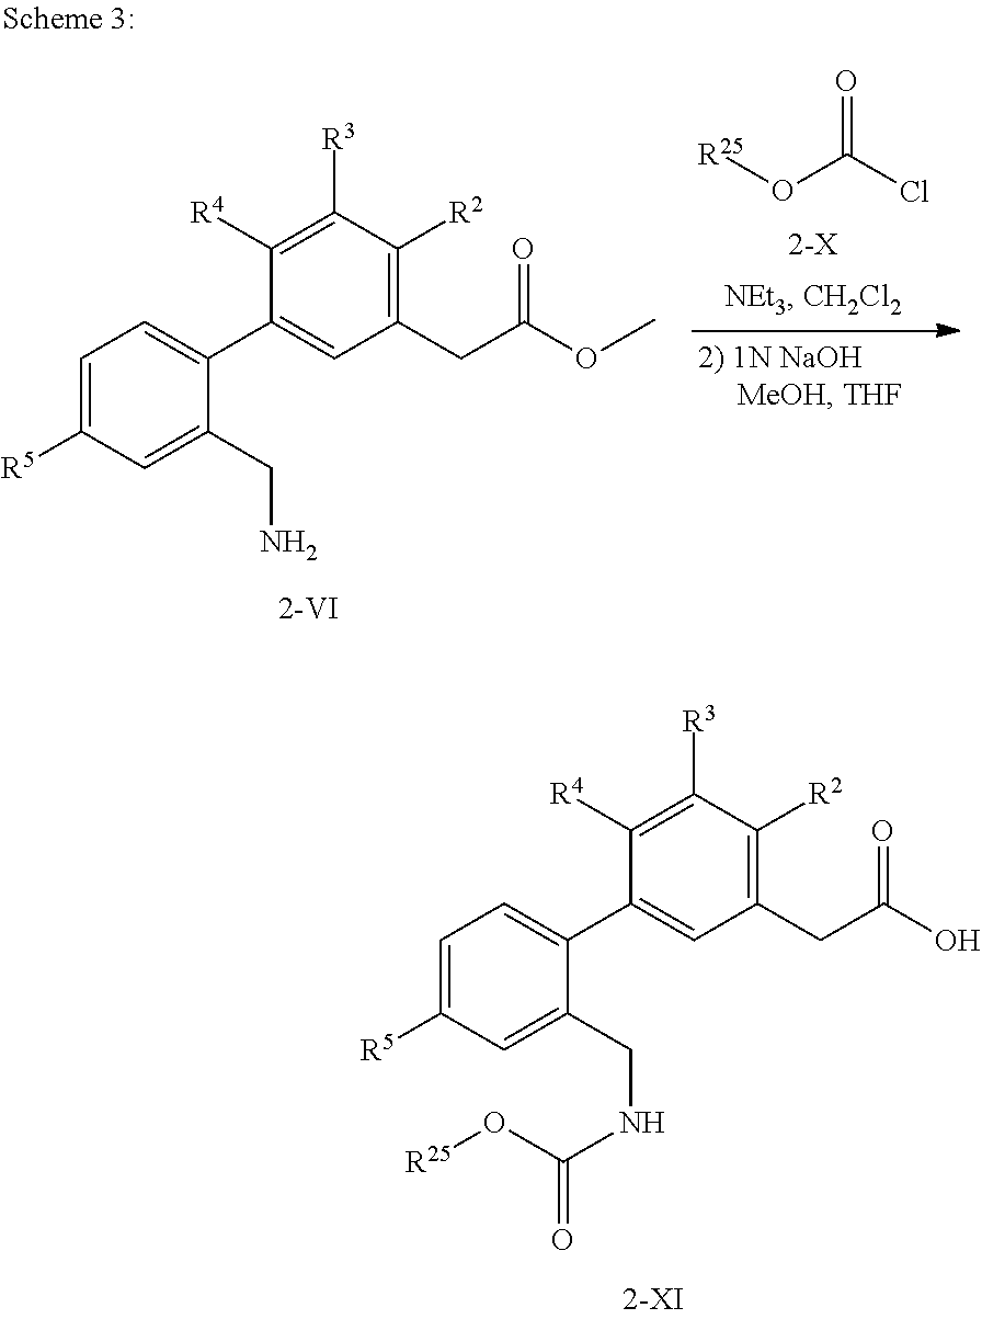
[R25]OC(Cl)=O.C1([R3])=C([R4])C(C2=CC=C([R5])C=C2CN)=CC(CC(OC)=O)=C1[R2].C1([R3])=C([R4])C(C2=CC=C([R5])C=C2CNC(=O)O[R25])=CC(CC(O)=O)=C1[R2]
